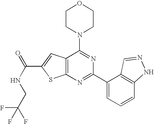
C1CN(C2=NC(C3=CC=CC4=C3C=NN4)=NC3=C2C=C(C(NCC(F)(F)F)=O)S3)CCO1
